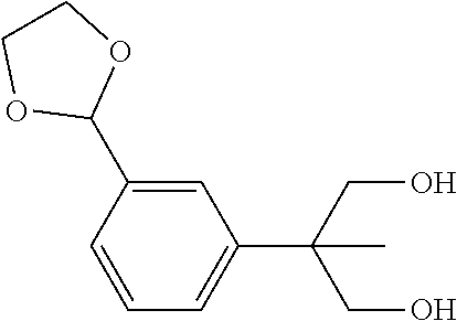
C1=C(C2OCCO2)C=CC=C1C(CO)(CO)C
